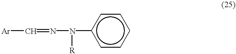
[Ar]C=NN(c1ccccc1)[R]
